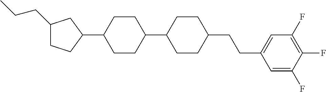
C1(CCC)CCC(C2CCC(C3CCC(CCC4=CC(F)=C(F)C(F)=C4)CC3)CC2)C1
